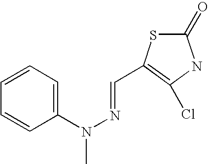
C1(N(C)N=CC2=C(Cl)NC(=O)S2)=CC=CC=C1
